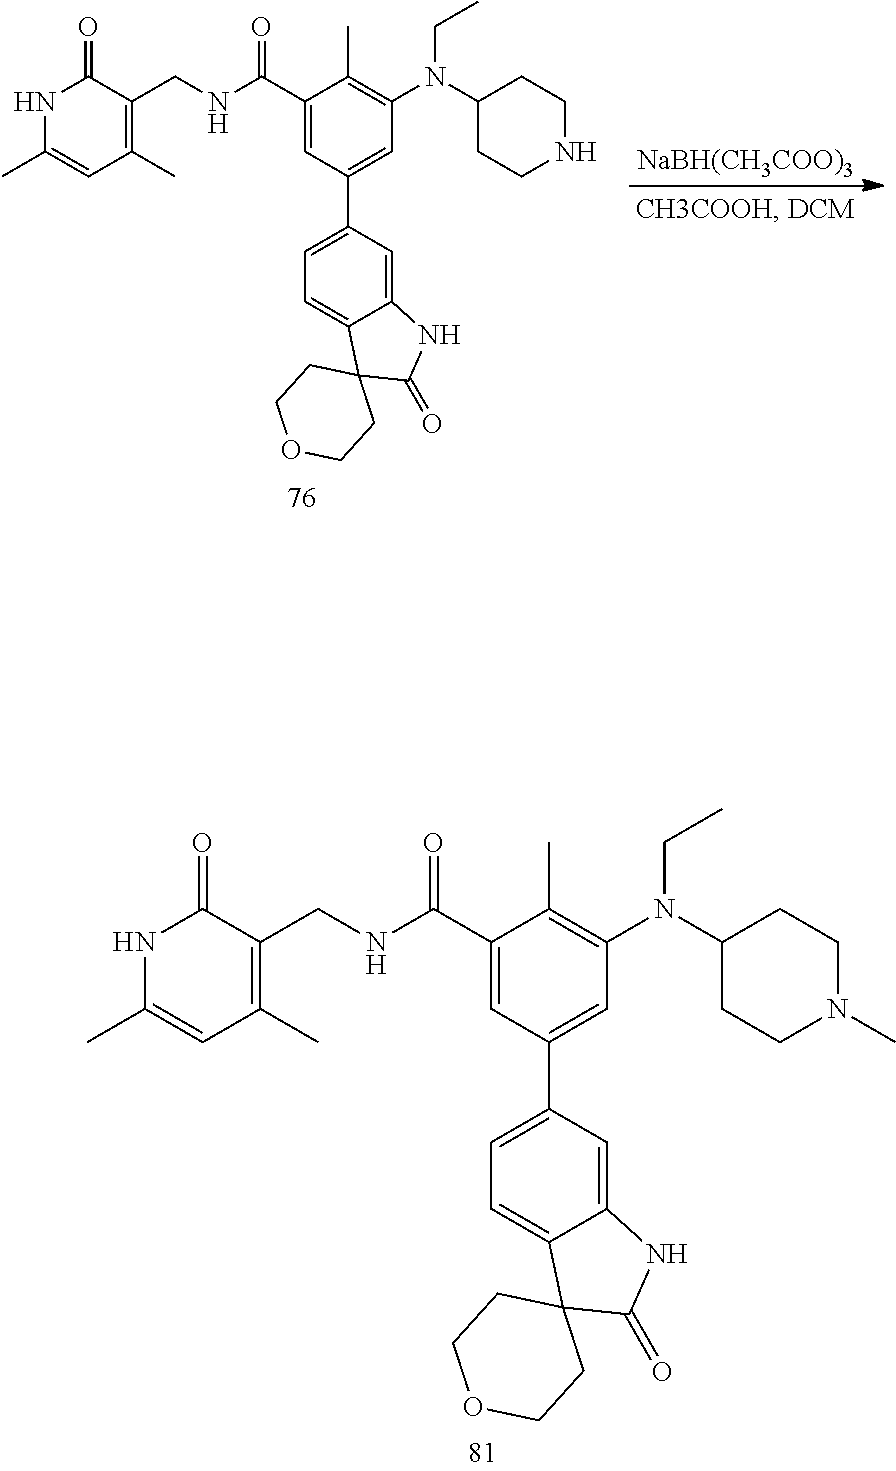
[NaBH(CH3COO)3].C1(C(NCC2=C(C)C=C(C)NC2=O)=O)=CC(C2=CC=C3C(=C2)NC(=O)C32CCOCC2)=CC(N(CC)C2CCNCC2)=C1C.C1(C(NCC2=C(C)C=C(C)NC2=O)=O)=CC(C2=CC=C3C(=C2)NC(=O)C32CCOCC2)=CC(N(CC)C2CCN(C)CC2)=C1C
